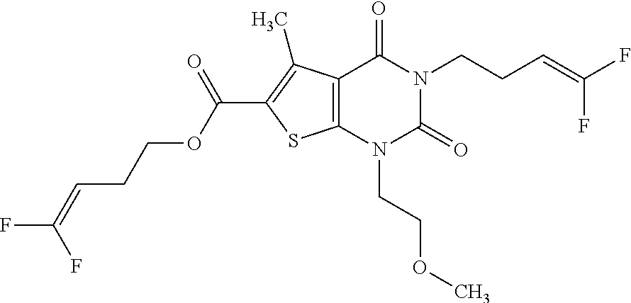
C12=C(N(CCOC)C(=O)N(CCC=C(F)F)C1=O)SC(C(OCCC=C(F)F)=O)=C2C
